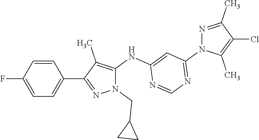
C1=CC(F)=CC=C1C1=NN(CC2CC2)C(NC2=CC(N3C(C)=C(Cl)C(C)=N3)=NC=N2)=C1C
